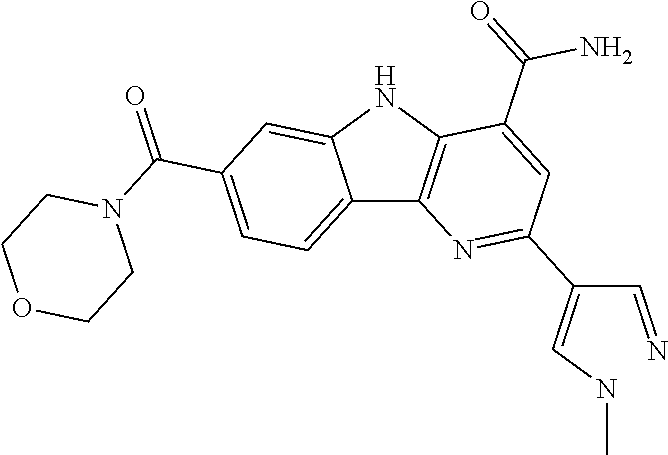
C12=CC=C(C(=O)N3CCOCC3)C=C1NC1=C2N=C(C(C=N)=CNC)C=C1C(=O)N
